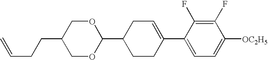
C1(F)=C(F)C(C2=CCC(C3OCC(CCC=C)CO3)CC2)=CC=C1[OC2H5]
